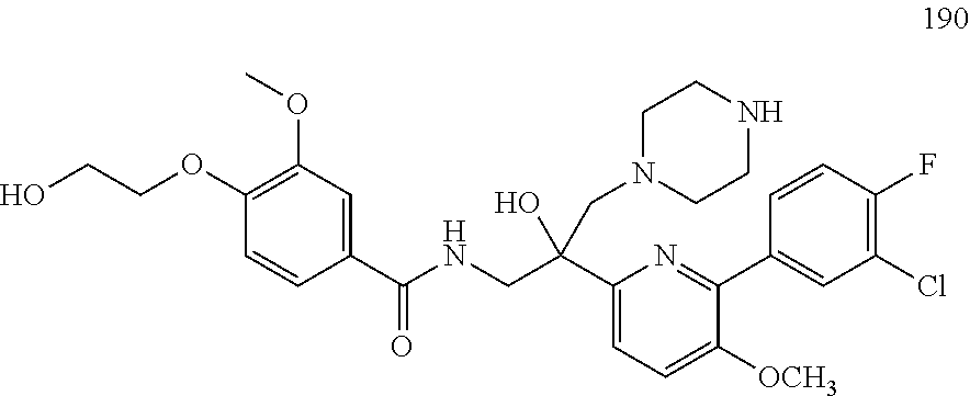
C1(OC)=C(OCCO)C=CC(C(NCC(C2=CC=C([OCH3])C(C3=CC(Cl)=C(F)C=C3)=N2)(CN2CCNCC2)O)=O)=C1
